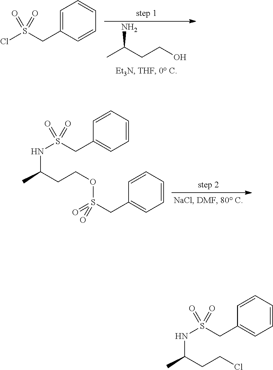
CC(CCO)N.C1=C(CS(Cl)(=O)=O)C=CC=C1.C1=CC=CC=C1CS(NC(C)CCOS(CC1=CC=CC=C1)(=O)=O)(=O)=O.C1=CC=CC=C1CS(NC(C)CCCl)(=O)=O
